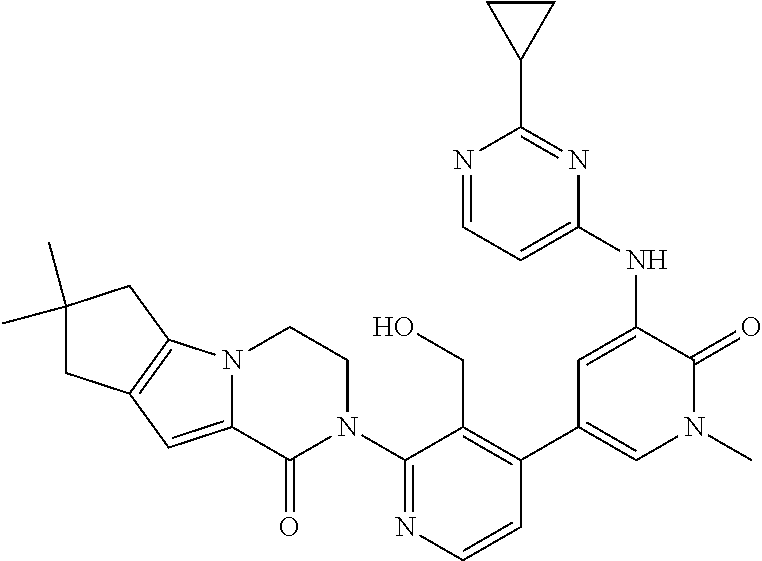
C1(N2CCN3C(=CC4=C3CC(C)(C)C4)C2=O)=NC=CC(C2=CN(C)C(=O)C(NC3=CC=NC(C4CC4)=N3)=C2)=C1CO
